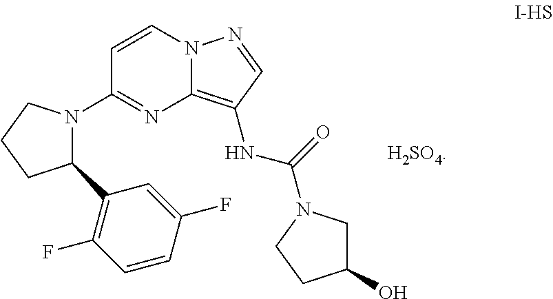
C1=CN2C(=C(NC(=O)N3CC(O)CC3)C=N2)N=C1N1C(C2=C(F)C=CC(F)=C2)CCC1.[H2SO4]
